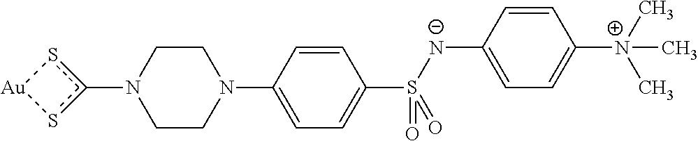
N1(c2s[Au]s2)CCN(C2=CC=C(S([N-]C3=CC=C([N+](C)(C)C)C=C3)(=O)=O)C=C2)CC1
